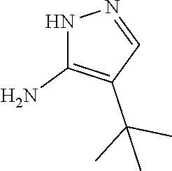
N1C(N)=C(C(C)(C)C)C=N1
